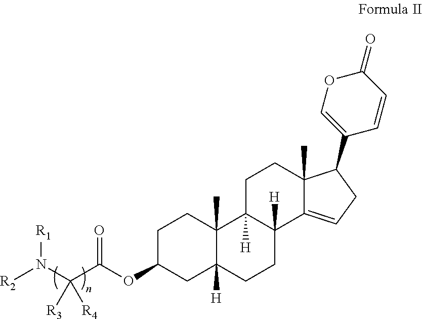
C1C(OC(C(N([R2])[R1])([R4])[R3])=O)CC2([H])C(C)(C1)C1([H])C([H])(CC2)C2=CCC(C3=COC(=O)C=C3)C2(C)CC1
